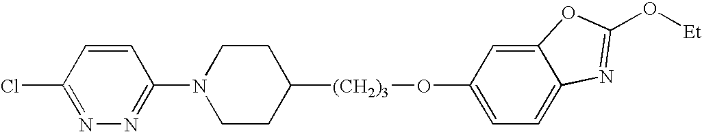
C1(Cl)=NN=C(N2CCC([(CH2)3]OC3=CC=C4C(=C3)OC(O[Et])=N4)CC2)C=C1
